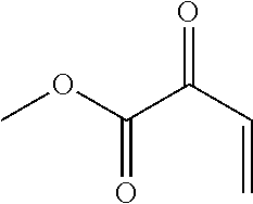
C(=O)(OC)C(C=C)=O
